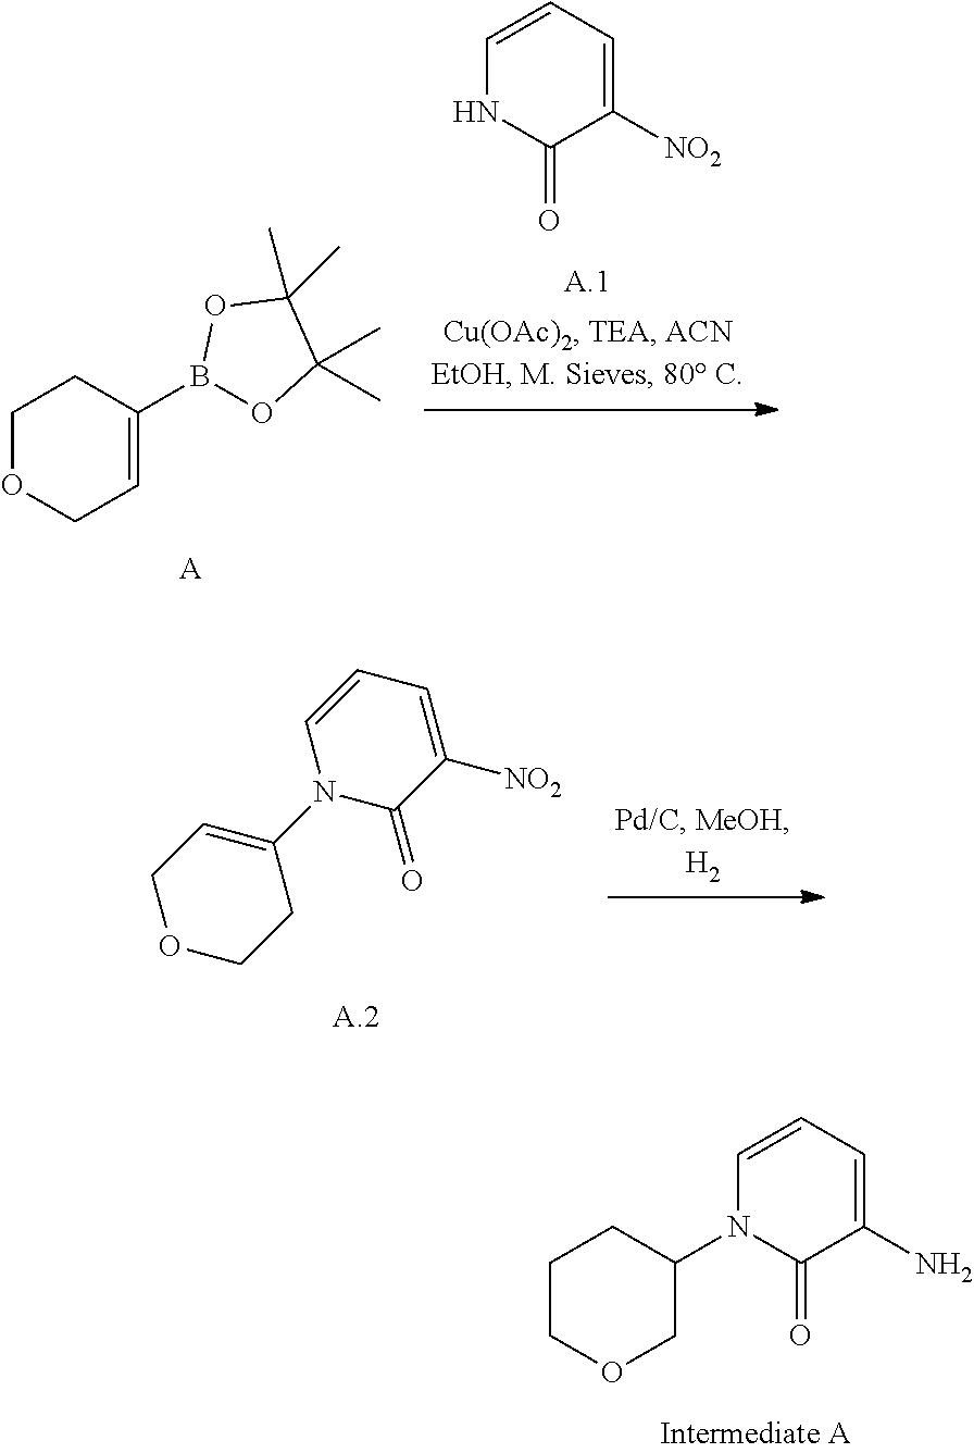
N1(C2CCCOC2)C(=O)C(N)=CC=C1.C1=CC=C([NO2])C(=O)N1.C1OCC=C(B2OC(C)(C)C(C)(C)O2)C1.[A].N1(C2=CCOCC2)C(=O)C([NO2])=CC=C1
